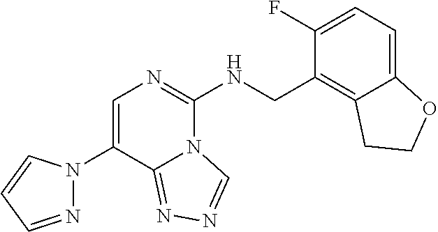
C1(N2N=CC=C2)=CN=C(NCC2=C3C(=CC=C2F)OCC3)N2C1=NN=C2
